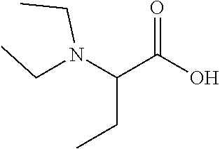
C(N(C(C(=O)O)CC)CC)C
